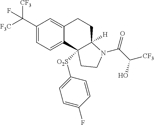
C(C1=CC=C2C(=C1)CCC1([H])C2([O2S]C2=CC=C(F)C=C2)CCN1C(=O)C([CF3])O)([F3C])([CF3])F
